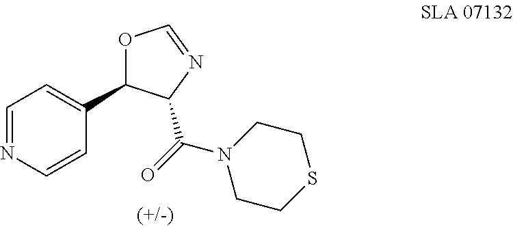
C1=NC=CC(C2OC=NC2C(=O)N2CCSCC2)=C1
